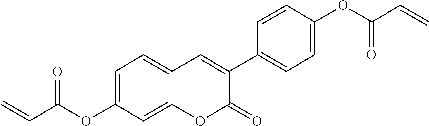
C=CC(OC1=CC=C2C(=C1)OC(=O)C(C1=CC=C(OC(=O)C=C)C=C1)=C2)=O
